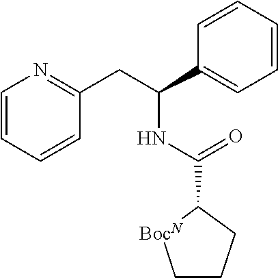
C1=CC=CC(CC(C2=CC=CC=C2)NC(C2[BocN]CCC2)=O)=N1
